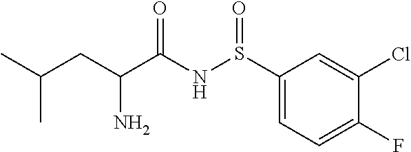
S(NC(C(CC(C)C)N)=O)(=O)C1=CC=C(F)C(Cl)=C1
